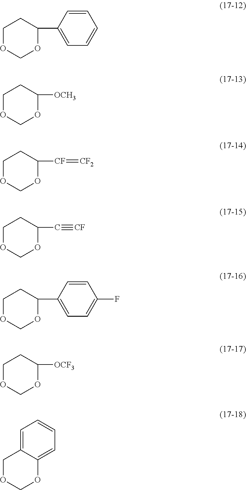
C1OCOC(C2=CC=CC=C2)C1.C1OCOC([OCH3])C1.C1OCOC([CF]=[CF2])C1.C1OCOC(C#[CF])C1.C1OCOC(C2=CC=C(F)C=C2)C1.C1OCOC([OCF3])C1.C1OCOC2=CC=CC=C12
